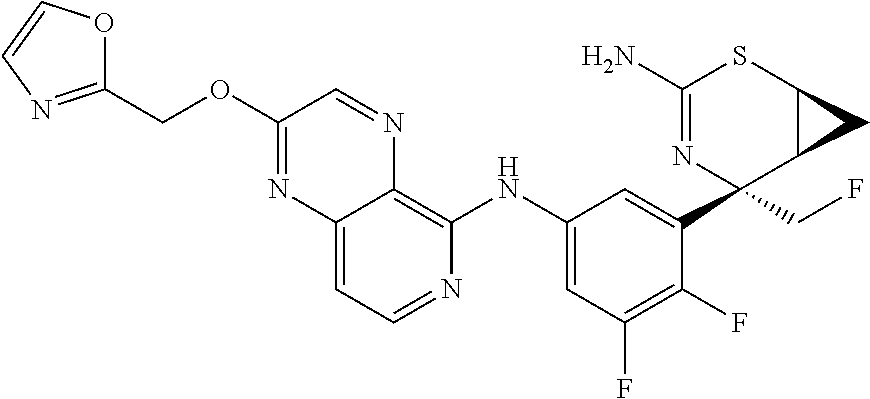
C12=CC=NC(NC3=CC(F)=C(F)C(C4(CF)N=C(N)SC5C4C5)=C3)=C1N=CC(OCC1=NC=CO1)=N2
